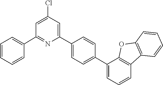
C1(Cl)=CC(C2=CC=CC=C2)=NC(C2=CC=C(C3=CC=CC4=C3OC3=C4C=CC=C3)C=C2)=C1
